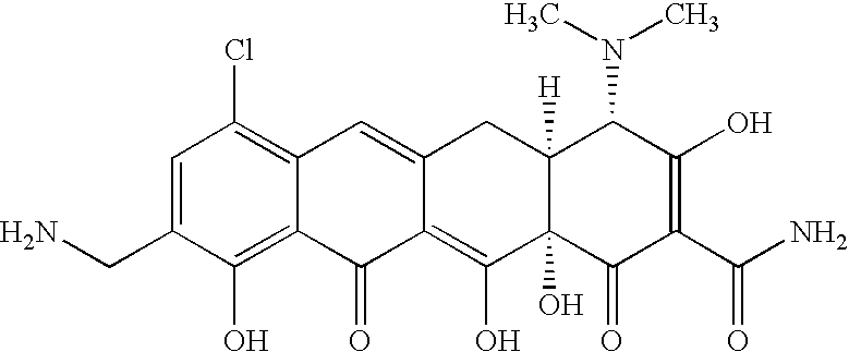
C1(CN)=CC(Cl)=C2C(=C1O)C(=O)C1=C(O)C3(O)C([H])(CC1=C2)C(N(C)C)C(O)=C(C(N)=O)C3=O
